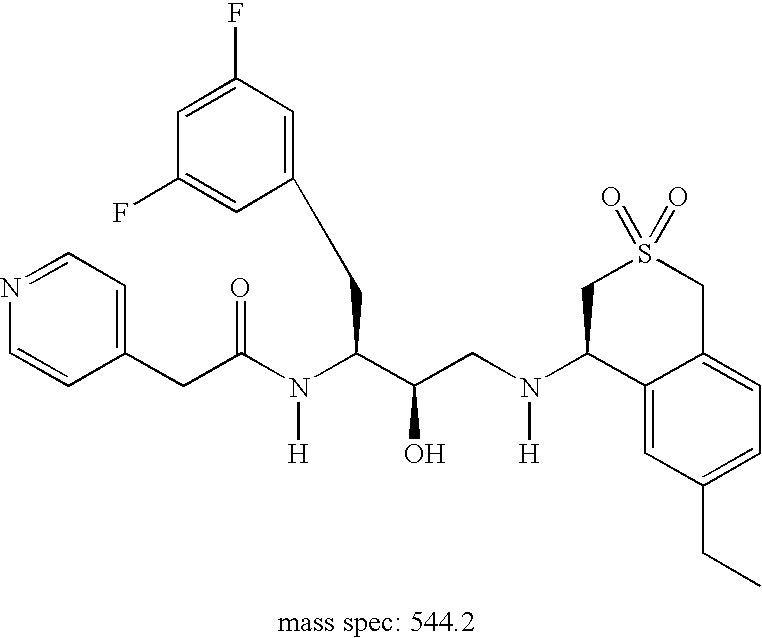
C1(CC(N(C(C(CN(C2C3=CC(CC)=CC=C3CS(=O)(=O)C2)[H])O)CC2=CC(F)=CC(F)=C2)[H])=O)=CC=NC=C1
